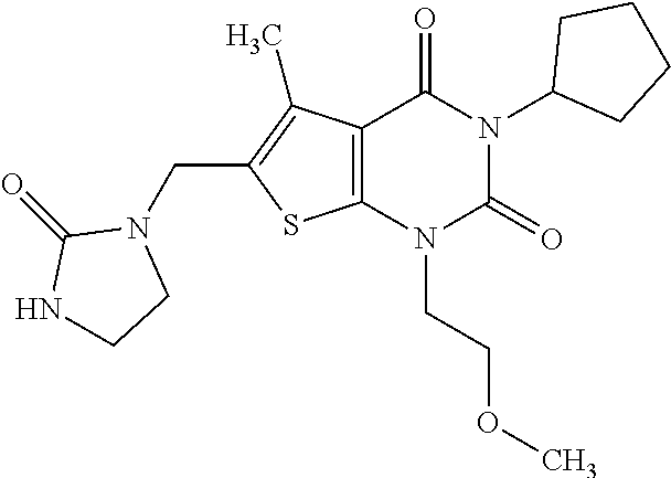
C12=C(N(CCOC)C(=O)N(C3CCCC3)C1=O)SC(CN1C(=O)NCC1)=C2C
